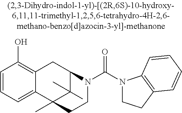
C1=CC=C2C(=C1O)CC1C(C)(C)C2(C)CCN1C(N1CCC2=C1C=CC=C2)=O
